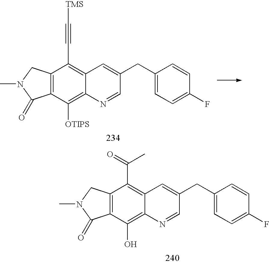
C12=C(CN(C)C1=O)C(C#C[TMS])=C1C(=C2[OTIPS])N=CC(CC2=CC=C(F)C=C2)=C1.C12=C(CN(C)C1=O)C(C(=O)C)=C1C(=C2O)N=CC(CC2=CC=C(F)C=C2)=C1
